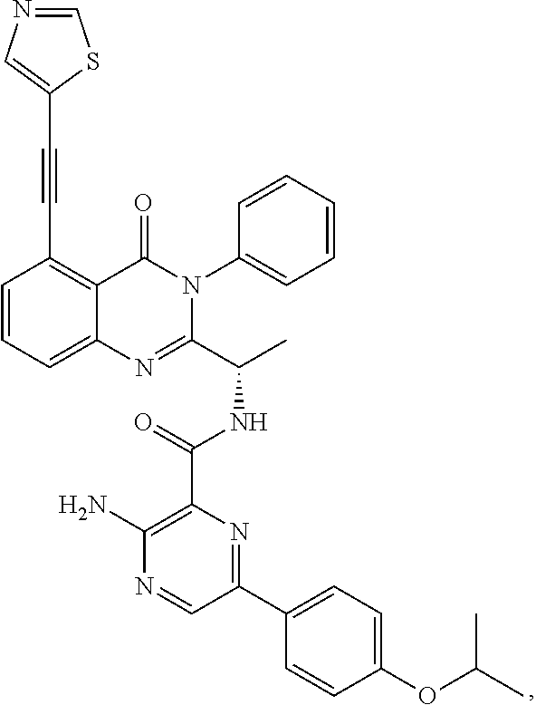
C1=CC=C2C(=C1C#CC1=CN=CS1)C(=O)N(C1=CC=CC=C1)C(C(C)NC(C1=C(N)N=CC(C3=CC=C(OC(C)C)C=C3)=N1)=O)=N2
